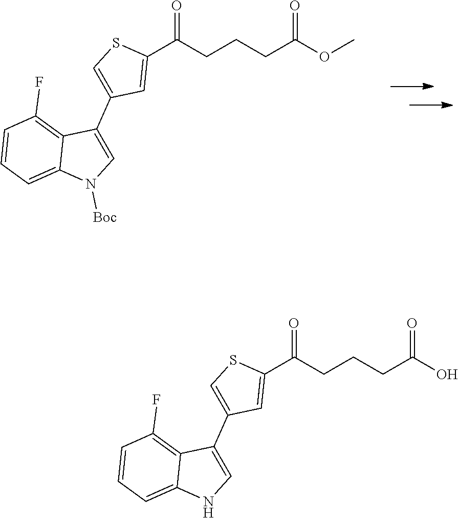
C1(F)=C2C(C3=CSC(C(=O)CCCC(=O)OC)=C3)=CN([Boc])C2=CC=C1.C1(F)=C2C(C3=CSC(C(=O)CCCC(=O)O)=C3)=CNC2=CC=C1
